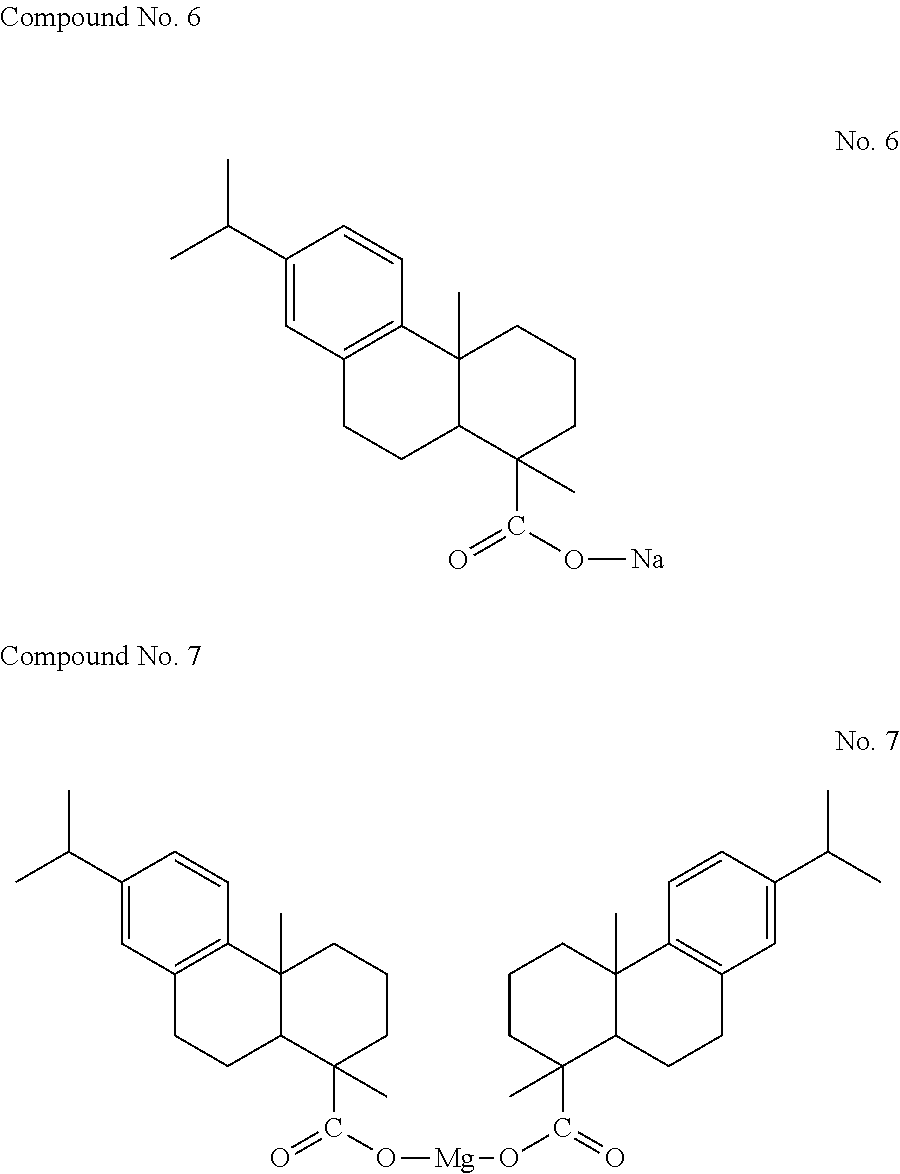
C1(C(C)C)=CC2=C(C=C1)C1(C)C(CC2)C(C(O[Na])=O)(C)CCC1.C1(C(C)C)=CC2=C(C=C1)C1(C)C(CC2)C(C(O[Mg]OC(C2(C)C3CCC4=C(C=CC(C(C)C)=C4)C3(C)CCC2)=O)=O)(C)CCC1
